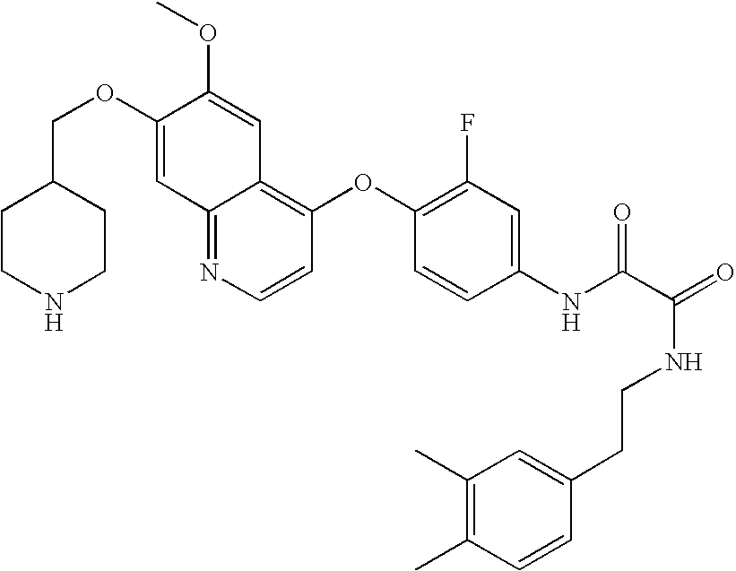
C12=NC=CC(OC3=C(F)C=C(NC(C(=O)NCCC4=CC(C)=C(C)C=C4)=O)C=C3)=C1C=C(OC)C(OCC1CCNCC1)=C2
